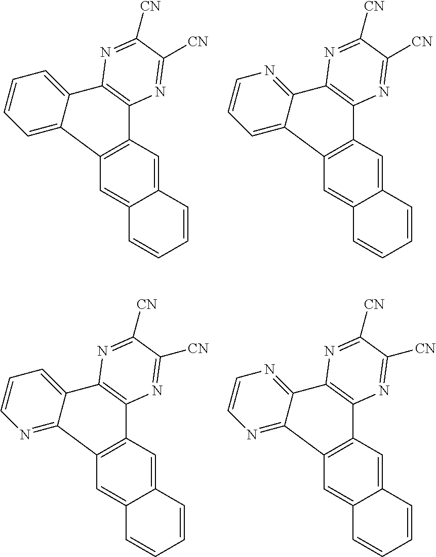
C1=C2C(=CC3=C1C1=NC=CN=C1C1=C3N=C([CN])C([CN])=N1)C=CC=C2.C1=C2C(=CC3=C1C1=NC=CC=C1C1=C3N=C([CN])C([CN])=N1)C=CC=C2.C1=C2C(=CC3=C1C1=CC=CC=C1C1=C3N=C([CN])C([CN])=N1)C=CC=C2.C1=C2C(=CC3=C1C1=CC=CN=C1C1=C3N=C([CN])C([CN])=N1)C=CC=C2
